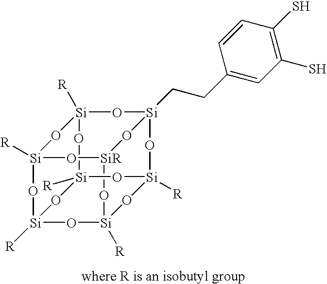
O1[Si]2([R])O[Si]3([R])O[Si]4([R])O[SiR]5O[Si]([R])(O[Si]([R])(O4)O2)O[Si]1([R])O[Si](CCC1=CC(S)=C(S)C=C1)(O3)O5
